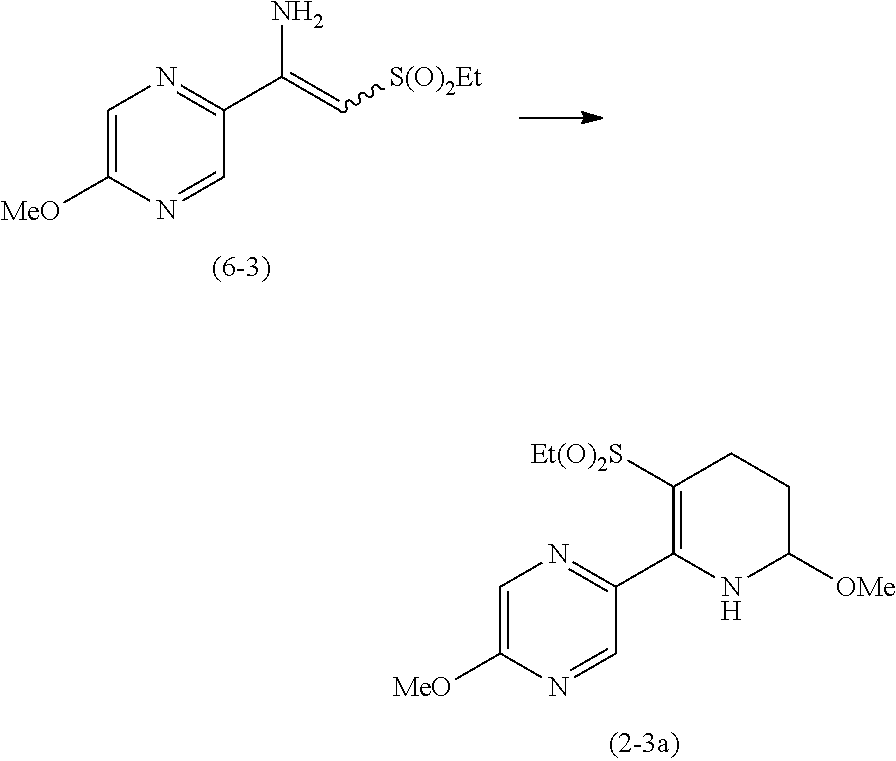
C1=C([MeO])N=CC(C(=C[S(O)2Et])N)=N1.C1=C([MeO])N=CC(C2=C([Et(O)2S])CCC([OMe])N2)=N1
